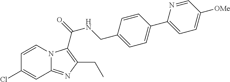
C1(Cl)=CC2=NC(CC)=C(C(NCC3=CC=C(C4=CC=C([OMe])C=N4)C=C3)=O)N2C=C1
